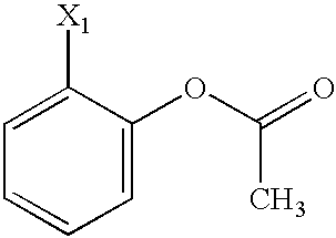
C1=C([X1])C(OC(C)=O)=CC=C1
